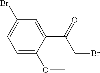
C1=C(OC)C(C(CBr)=O)=CC(Br)=C1
